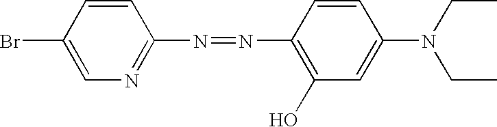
C1(Br)=CN=C(N=NC2=C(O)C=C(N(CC)CC)C=C2)C=C1
